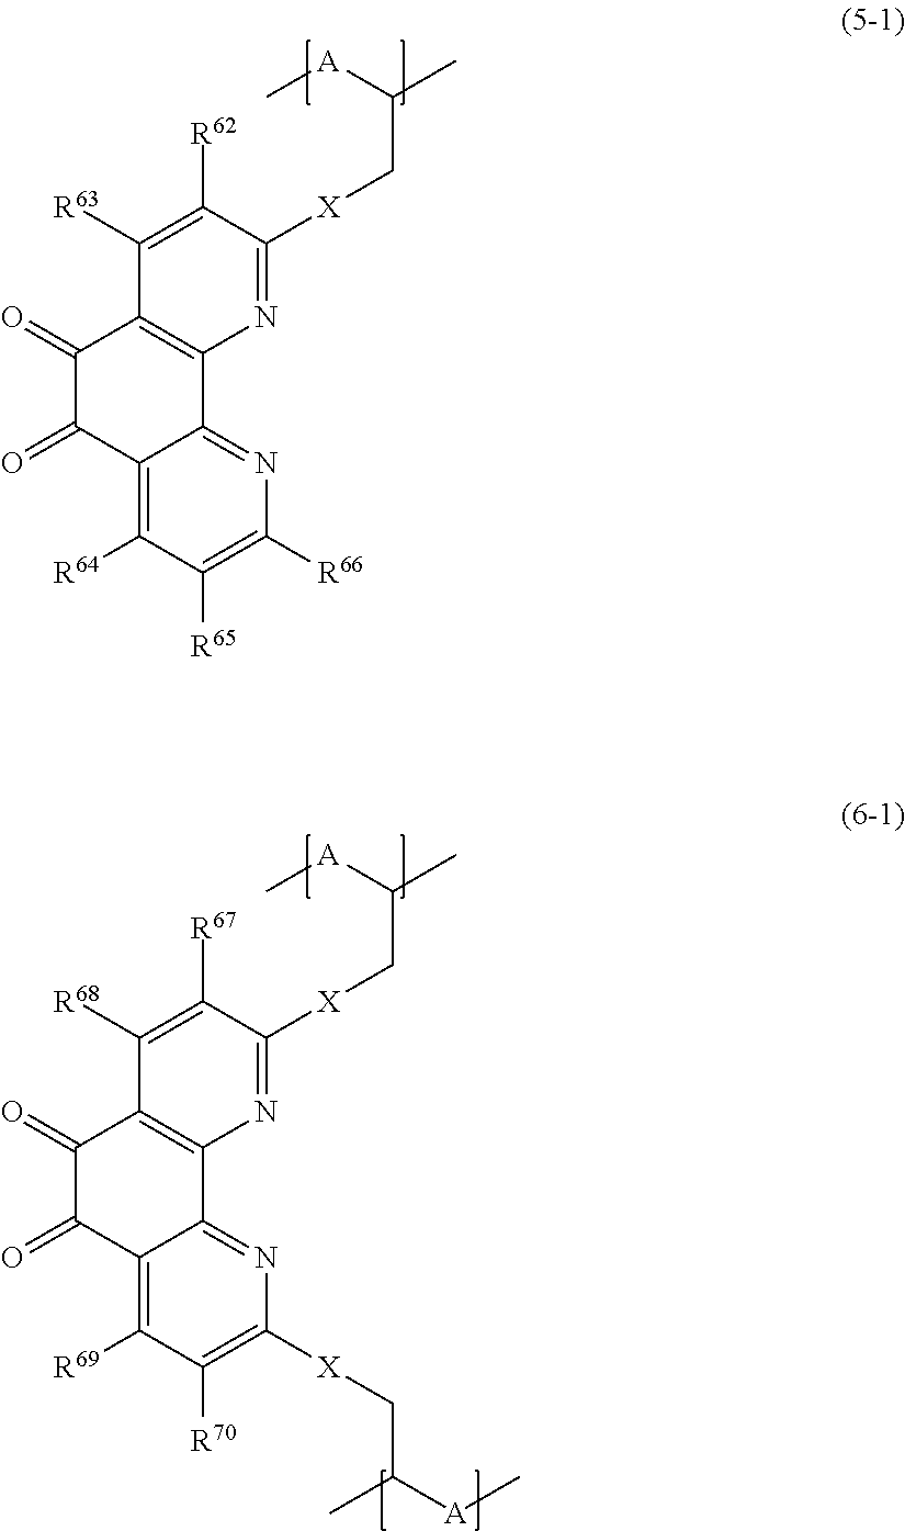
C1([R63])=C([R62])C([X]CC([A]C)C)=NC2=C1C(=O)C(=O)C1=C([R64])C([R65])=C([R66])N=C21.C1([R68])=C([R67])C([X]CC([A]C)C)=NC2=C1C(=O)C(=O)C1=C([R69])C([R70])=C([X]CC(C)[A]C)N=C21
